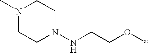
N1(C)CCN(NCCOC)CC1
